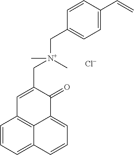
C1=CC=C2C3=C1C=C(C[N+](C)(CC1=CC=C(C=C)C=C1)C)C(=O)C3=CC=C2.[Cl-]
